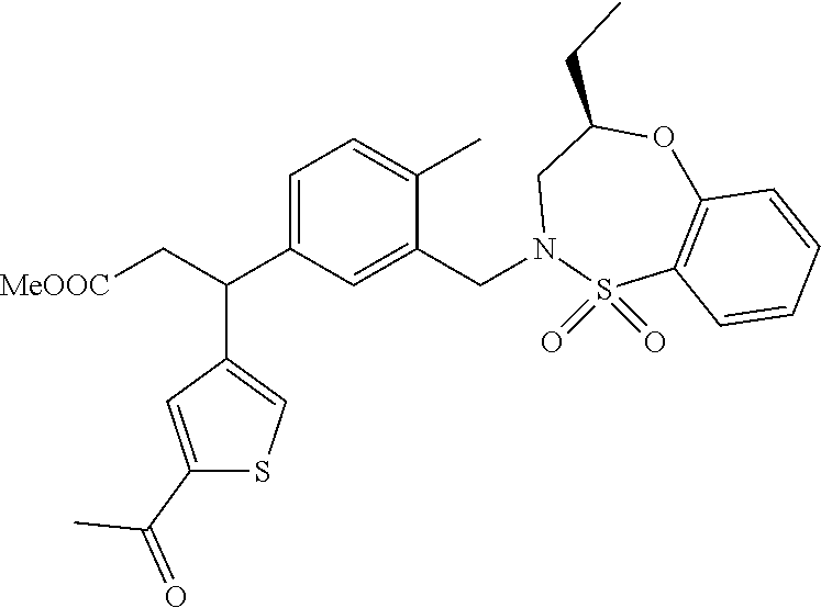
C1=C(C(C2=CSC(C(=O)C)=C2)C[MeOOC])C=C(CN2S(=O)(=O)C3=C(OC(CC)C2)C=CC=C3)C(C)=C1
